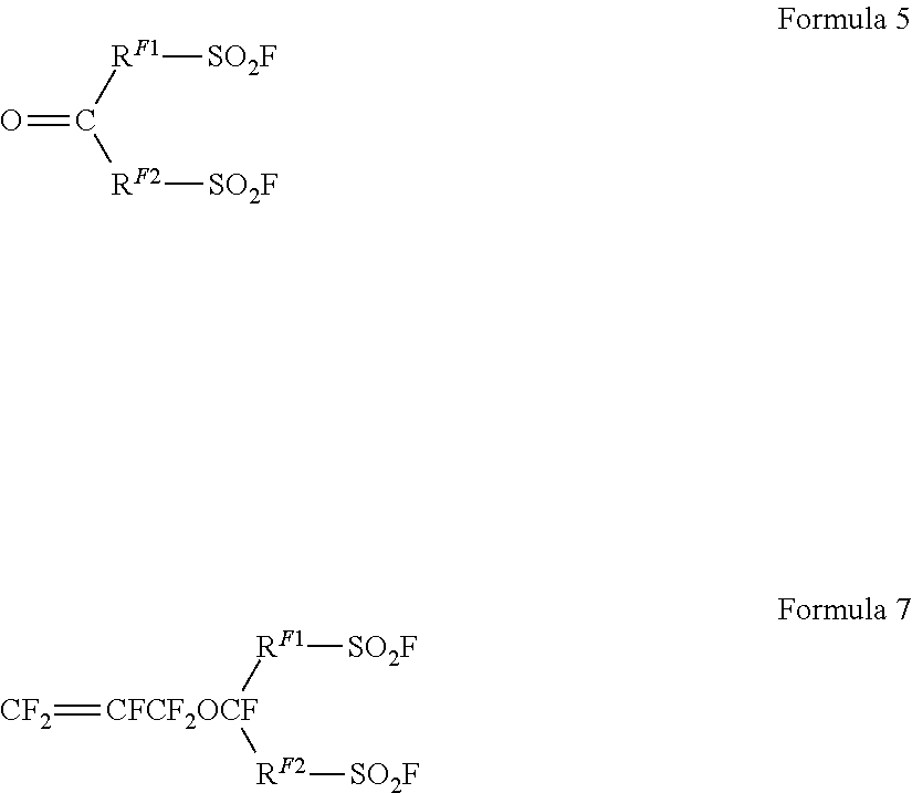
[CF2]=[CFCF2OCF]([RF1][SO2F])[RF2][SO2F].O=C([RF1][SO2F])[RF2][SO2F]
